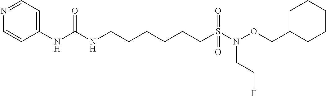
C1(NC(NCCCCCCS(N(OCC2CCCCC2)CCF)(=O)=O)=O)=CC=NC=C1
